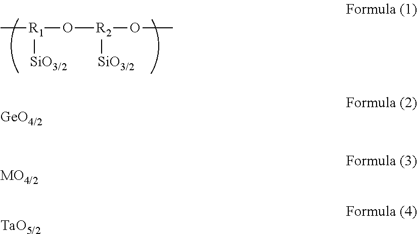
C[R1](O[R2](OC)[SiO3/2])[SiO3/2].[GeO4/2].[MO4/2].[TaO5/2]
